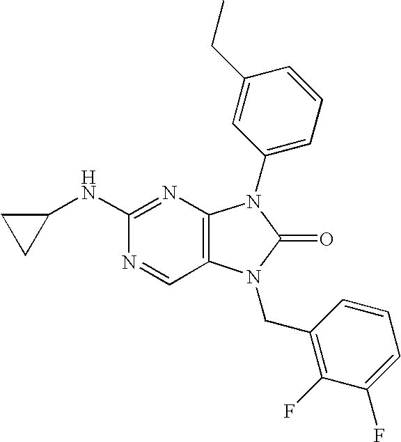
C1(NC2=NC3=C(C=N2)N(CC2=C(F)C(F)=CC=C2)C(=O)N3C2=CC=CC(CC)=C2)CC1
